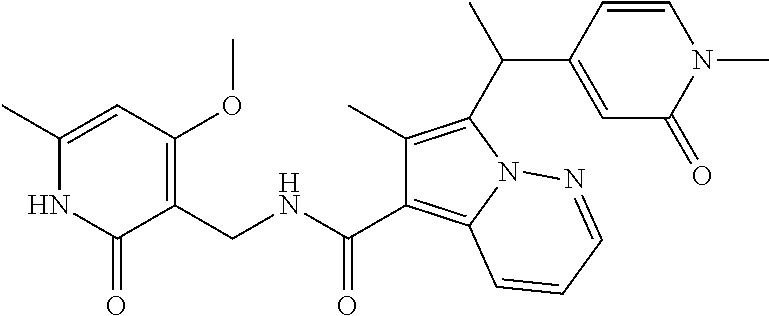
C1(C)=CC(OC)=C(CNC(C2=C3N(C(C(C)C4=CC(=O)N(C)C=C4)=C2C)N=CC=C3)=O)C(=O)N1
